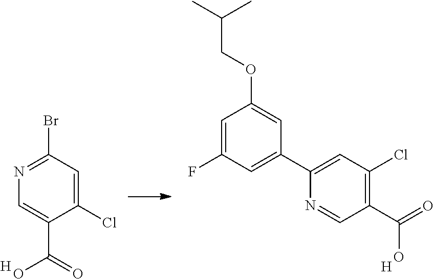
C1(Cl)=CC(Br)=NC=C1C(=O)O.[H].C1=C(F)C=C(C2=CC(Cl)=C(C(=O)O)C=N2)C=C1OCC(C)C.[H]
